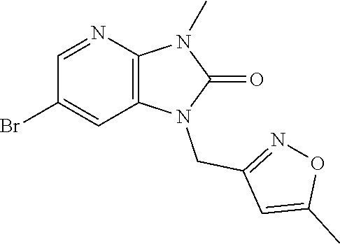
C12=C(N=CC(Br)=C1)N(C)C(=O)N2CC1=NOC(C)=C1
